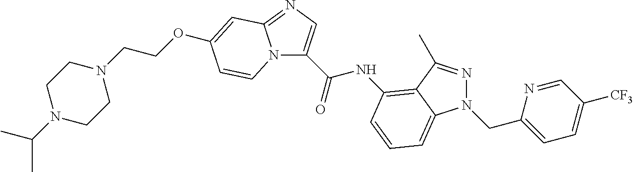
C(=O)(NC1=C2C(C)=NN(CC3=CC=C([CF3])C=N3)C2=CC=C1)C1=CN=C2N1C=CC(OCCN1CCN(C(C)C)CC1)=C2
